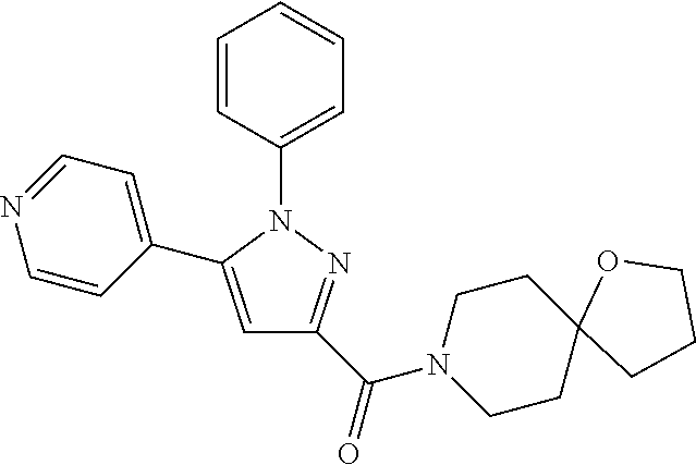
C1=CC(N2C(C3=CC=NC=C3)=CC(C(N3CCC4(CC3)CCCO4)=O)=N2)=CC=C1
